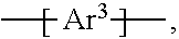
C[Ar3]C
